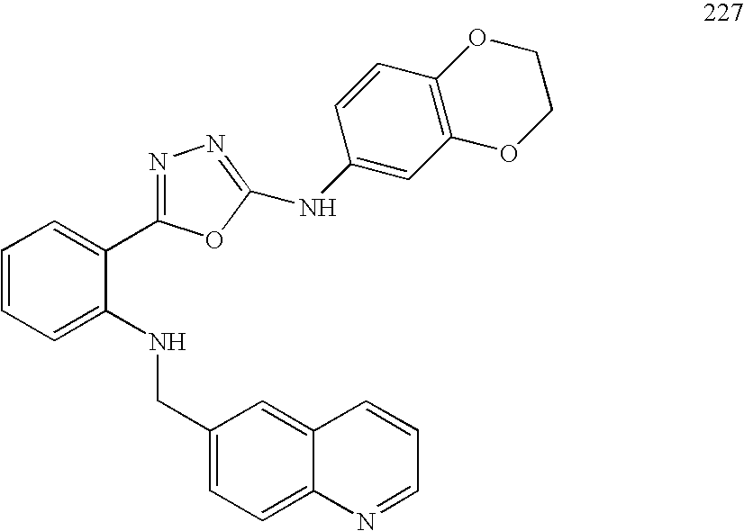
C1=CC=C(NCC2=CC=C3C(=C2)C=CC=N3)C(C2=NN=C(NC3=CC4=C(C=C3)OCCO4)O2)=C1
